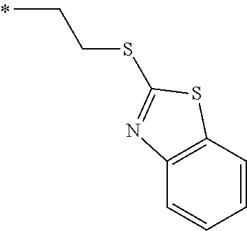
C(C)CSC1=NC2=C(S1)C=CC=C2
